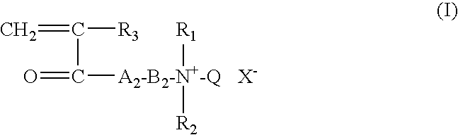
C=C([R3])C(=O)[A2-B2-N+-Q]([R1])[R2].[X-]
